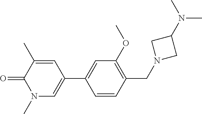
O=C1C(C)=CC(C2=CC(OC)=C(CN3CC(N(C)C)C3)C=C2)=CN1C
